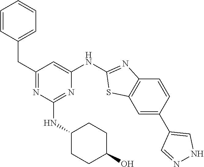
C1=CC(CC2=NC(NC3CCC(O)CC3)=NC(NC3=NC4=C(C=C(C5=CNN=C5)C=C4)S3)=C2)=CC=C1
